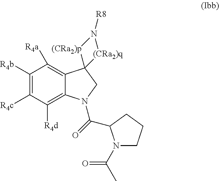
C1([R4b])=C([R4c])C([R4d])=C2C(=C1[R4a])C1(CN2C(=O)C2N(C(C)=O)CCC2)[(CRa2)p]N([R8])[(CRa2)q]1
